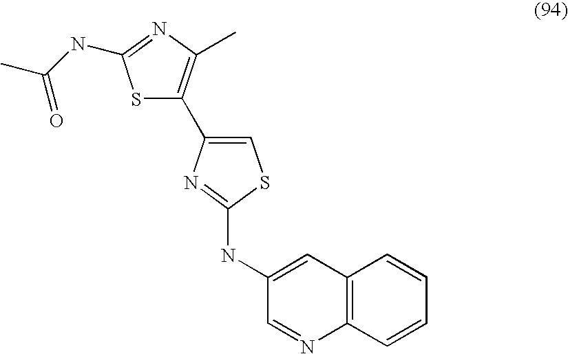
S1C(C2=CSC(NC3=CC4=C(N=C3)C=CC=C4)=N2)=C(C)N=C1NC(C)=O
